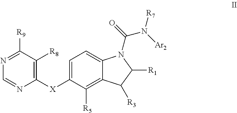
N1=C([R9])C([R8])=C([X]C2=CC=C3C(=C2[R5])C([R3])C([R1])N3C(N([Ar2])[R7])=O)N=C1
